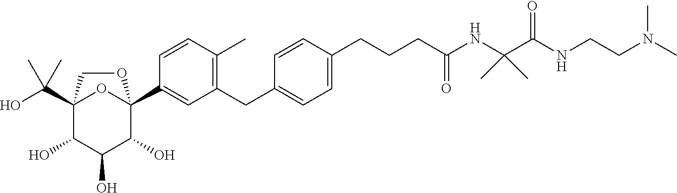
C12(C(O)(C)C)C(O)C(O)C(O)C(C3=CC(CC4=CC=C(CCCC(NC(C)(C)C(NCCN(C)C)=O)=O)C=C4)=C(C)C=C3)(O1)OC2
